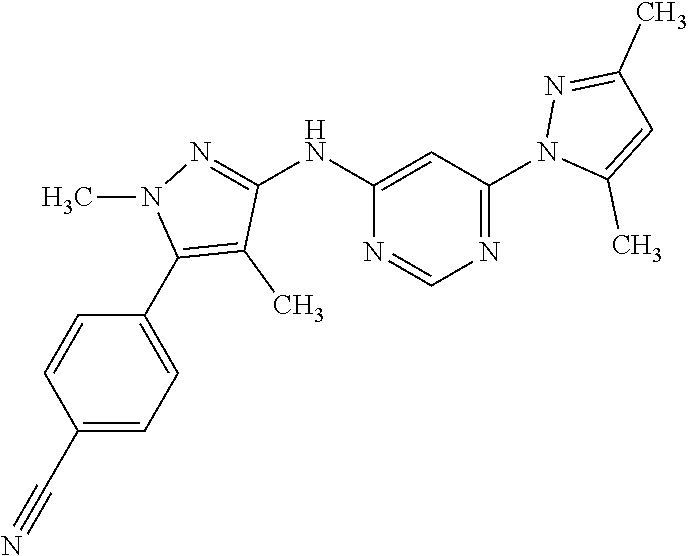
N(C1=NN(C)C(C2=CC=C(C#N)C=C2)=C1C)C1=CC(N2C(C)=CC(C)=N2)=NC=N1
